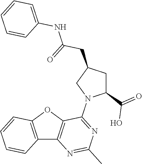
C12=C(OC3=C1N=C(C)N=C3N1C(C(=O)O)CC(CC(=O)NC3=CC=CC=C3)C1)C=CC=C2
